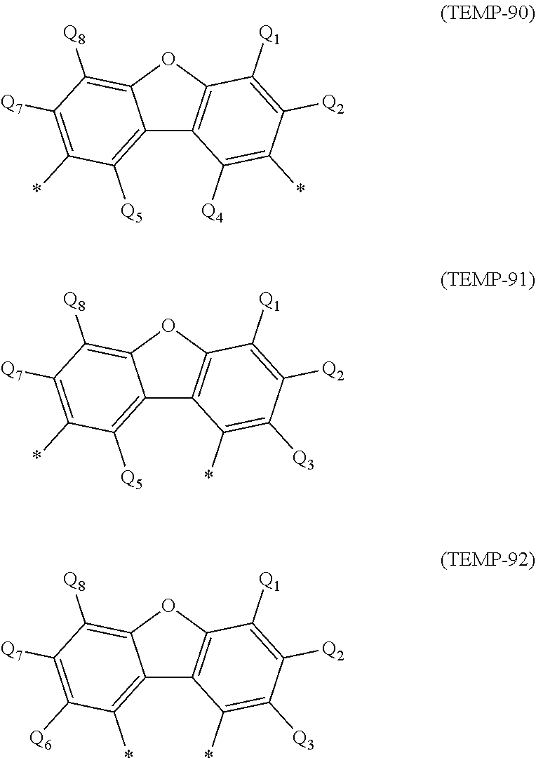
C12=C([Q5])C(*)=C([Q7])C([Q8])=C1OC1=C2C([Q4])=C(*)C([Q2])=C1[Q1].C12=C([Q5])C(*)=C([Q7])C([Q8])=C1OC1=C2C(*)=C([Q3])C([Q2])=C1[Q1].C12=C(*)C([Q6])=C([Q7])C([Q8])=C1OC1=C2C(*)=C([Q3])C([Q2])=C1[Q1]
